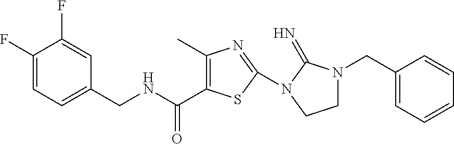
C(NCC1=CC=C(F)C(F)=C1)(=O)C1=C(C)N=C(N2C(=N)N(CC3=CC=CC=C3)CC2)S1
